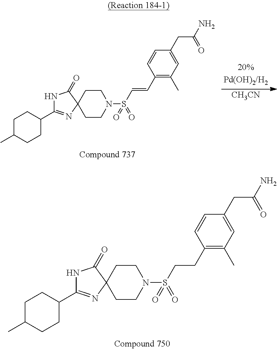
C1C(C)CCC(C2=NC3(C(=O)N2)CCN(S(=O)(=O)CCC2=C(C)C=C(CC(N)=O)C=C2)CC3)C1.[CH3CN].C1C(C)CCC(C2=NC3(C(=O)N2)CCN(S(=O)(=O)C=CC2=C(C)C=C(CC(N)=O)C=C2)CC3)C1
